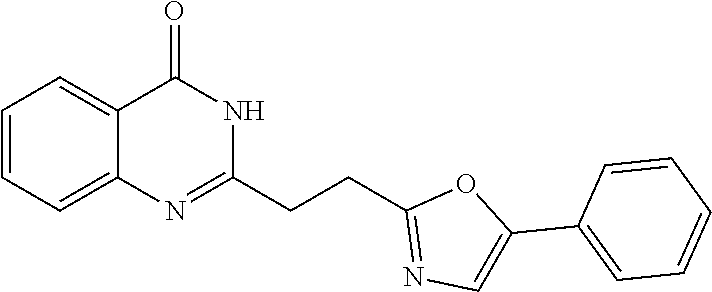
C1=CC=C2C(=C1)C(=O)NC(CCC1=NC=C(C3=CC=CC=C3)O1)=N2
